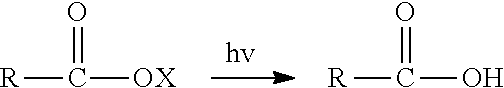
[R]C([OX])=O.[R]C(O)=O
